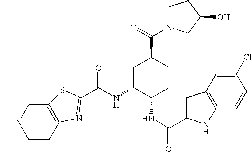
C12=C(SC(C(NC3C(NC(=O)C4=CC5=C(N4)C=CC(Cl)=C5)CCC(C(=O)N4CCC(O)C4)C3)=O)=N1)CN(C)CC2
